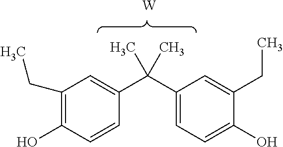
C1(CC)=C(O)C=CC(C(C2=CC=C(O)C(CC)=C2)(C)C)=C1.[W]
